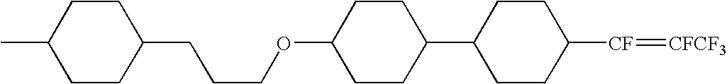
C1CC([CF]=[CFCF3])CCC1C1CCC(OCCCC2CCC(C)CC2)CC1
